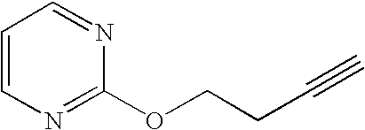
C1=CN=C(OCCC#C)N=C1
